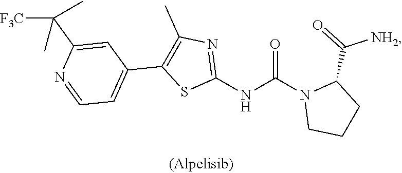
C1(NC(N2CCCC2C(=O)[NH2])=O)=NC(C)=C(C2=CC=NC(C([F3C])(C)C)=C2)S1
